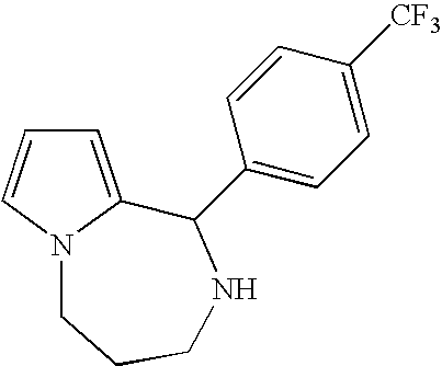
C1=C2N(C=C1)CCCNC2C1=CC=C([CF3])C=C1
